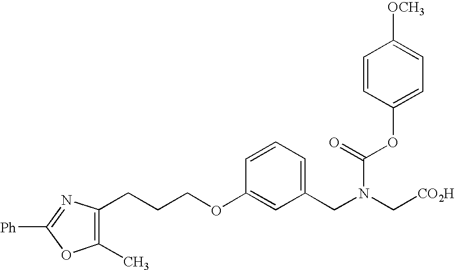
C1(C)=C(CCCOC2=CC(CN(C[CO2H])C(OC3=CC=C([OCH3])C=C3)=O)=CC=C2)N=C([Ph])O1
